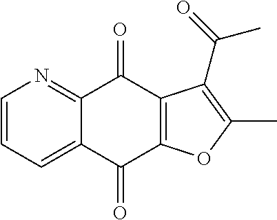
C1=CC=C2C(=N1)C(=O)C1=C(C2=O)OC(C)=C1C(=O)C
